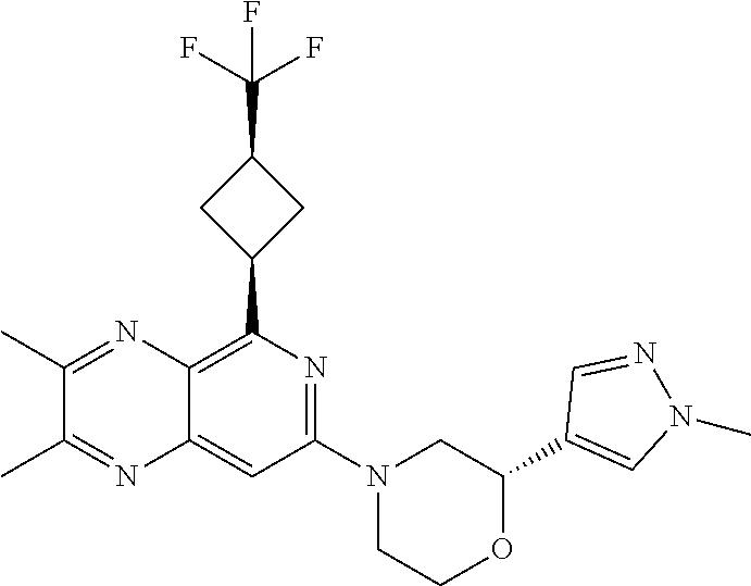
C1(C2=C3C(=CC(N4CCOC(C5=CN(C)N=C5)C4)=N2)N=C(C)C(C)=N3)CC(C(F)(F)F)C1
